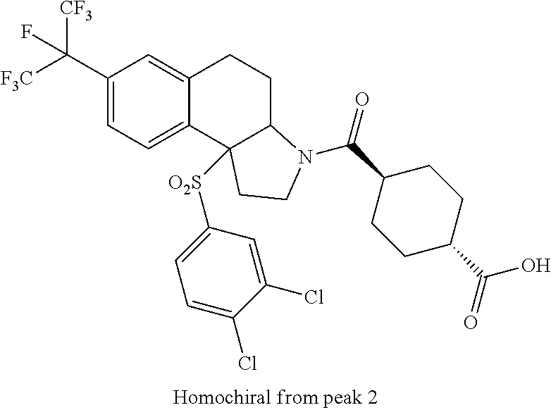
C(C1=CC=C2C(=C1)CCC1C2([O2S]C2=CC=C(Cl)C(Cl)=C2)CCN1C(=O)C1CCC(C(O)=O)CC1)([F3C])([CF3])F
